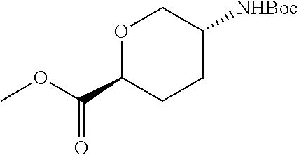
O1C(C(OC)=O)CCC([NHBoc])C1
